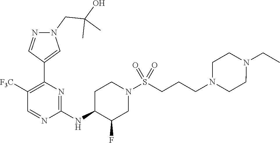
C1(NC2C(F)CN(S(CCCN3CCN(CC)CC3)(=O)=O)CC2)=NC(C2=CN(CC(O)(C)C)N=C2)=C([F3C])C=N1
